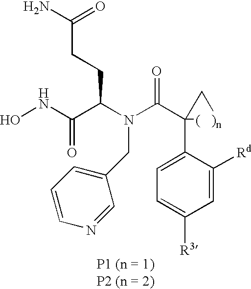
ONC(C(N(C(C1(C2=CC=C([R3])C=C2[Rd])[(   )n]C1)=O)CC1=CC=CN=C1)CCC(N)=O)=O
